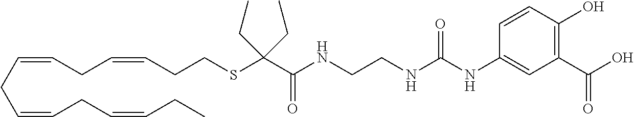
C1(C(O)=O)=C(O)C=CC(NC(NCCNC(C(SCCC=CCC=CCC=CCC=CCC)(CC)CC)=O)=O)=C1
